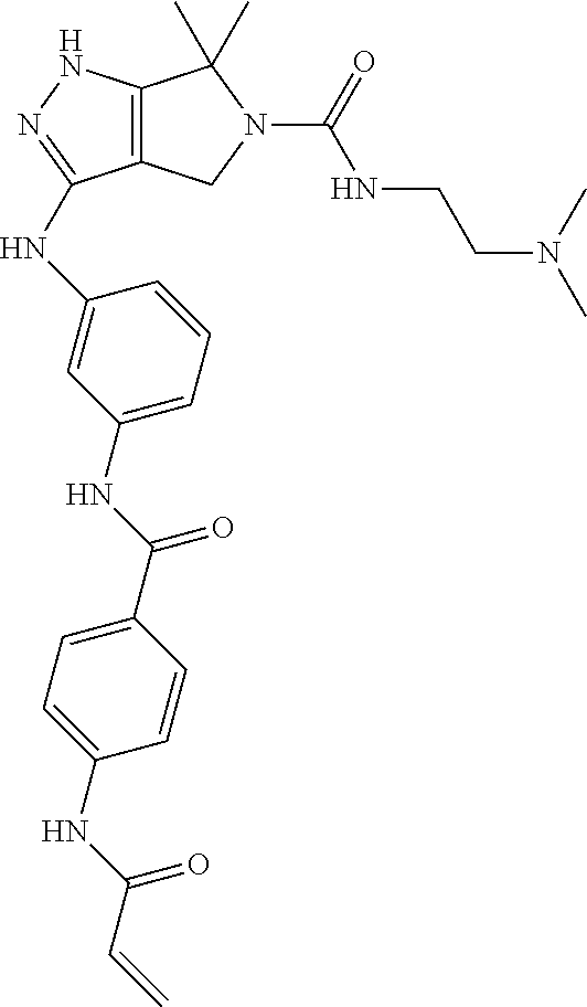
C12=C(NN=C1NC1=CC(NC(C3=CC=C(NC(C=C)=O)C=C3)=O)=CC=C1)C(C)(C)N(C(=O)NCCN(C)C)C2
